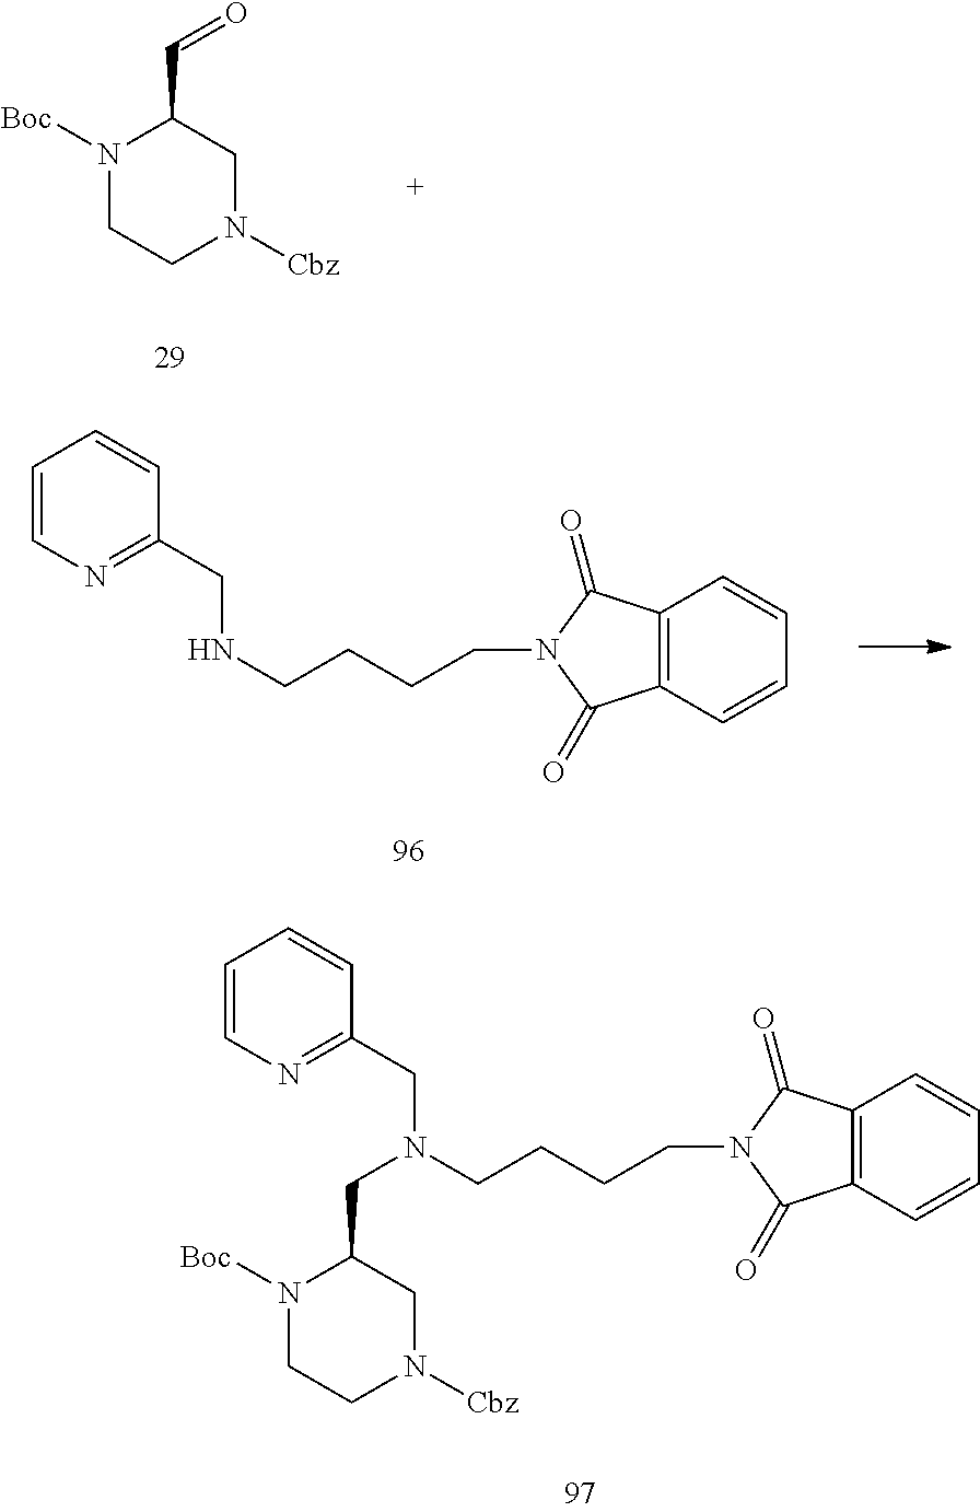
N1([Boc])CCN([Cbz])CC1C=O.N(CC1=NC=CC=C1)CCCCN1C(=O)C2=C(C1=O)C=CC=C2.N1([Boc])CCN([Cbz])CC1CN(CC1=NC=CC=C1)CCCCN1C(=O)C2=C(C1=O)C=CC=C2
